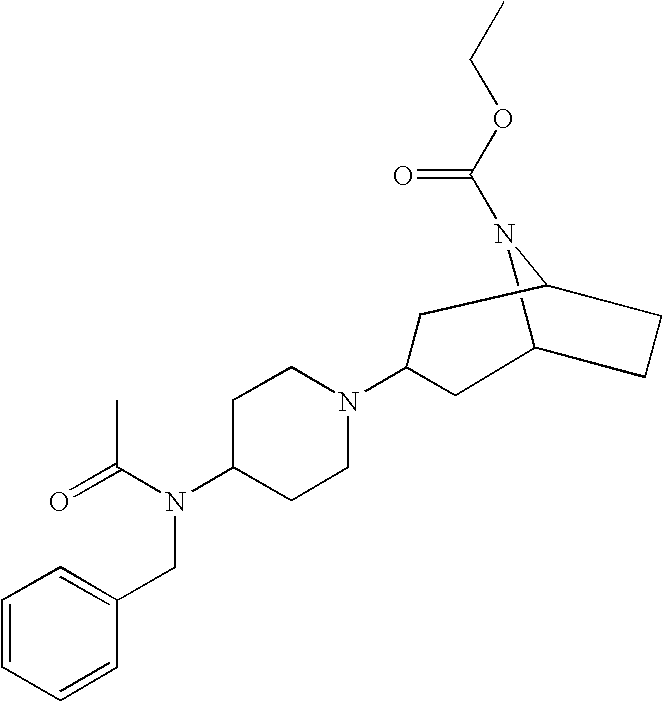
C12N(C(OCC)=O)C(CC1)CC(N1CCC(N(C(=O)C)CC3=CC=CC=C3)CC1)C2
